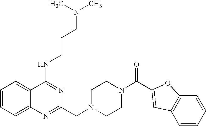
C1=CC=C2C(=C1)C(NCCCN(C)C)=NC(CN1CCN(C(=O)C3=CC4=C(C=CC=C4)O3)CC1)=N2
